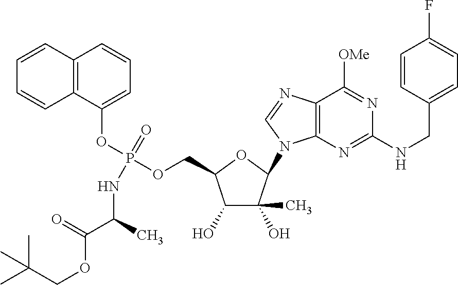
C1(O)C(O)(C)C(N2C3=C(C([OMe])=NC(NCC4=CC=C(F)C=C4)=N3)N=C2)OC1COP(OC1=CC=CC2=C1C=CC=C2)(=O)NC(C(OCC(C)(C)C)=O)C
